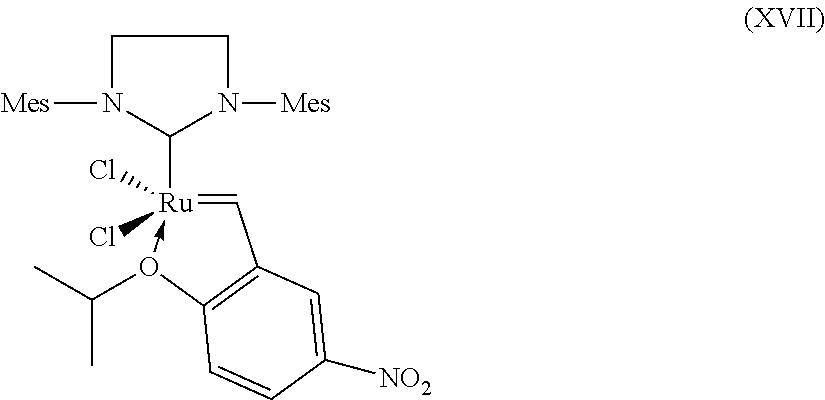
C1N([Mes])C([Ru]2(Cl)(Cl)-O(C(C)C)C3=C(C=2)C=C([NO2])C=C3)N([Mes])C1
